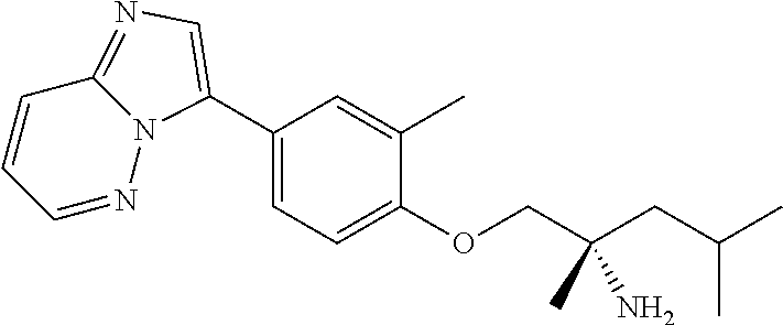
C1(C2=CN=C3C=CC=NN32)=CC=C(OCC(CC(C)C)(C)N)C(C)=C1
